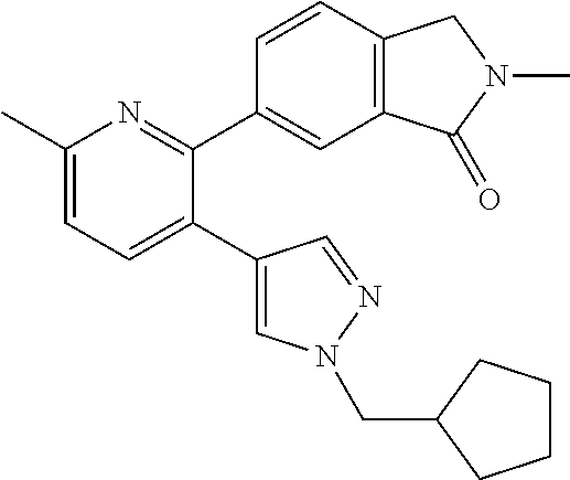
C1(C)=CC=C(C2=CN(CC3CCCC3)N=C2)C(C2=CC3=C(C=C2)CN(C)C3=O)=N1
